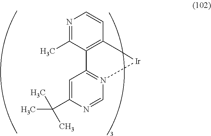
N1=C(C)C2=C(C=C1)C[Ir]N1=C2C=C(C(C)(C)C)N=C1
